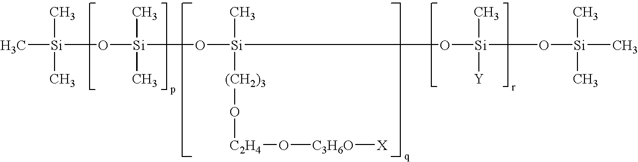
C[Si](O[Si](O[Si](O[Si](O[Si](C)(C)C)([Y])C)(C)[(CH2)3]O[C2H4]O[C3H6O][X])(C)C)(C)C
